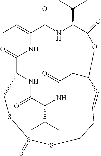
CC=C1C(=O)NC(C(C)C)C(=O)OC2CC(=O)NC(C(C)C)C(=O)NC(C(=O)N1)CSS(=O)SCCC=C2
